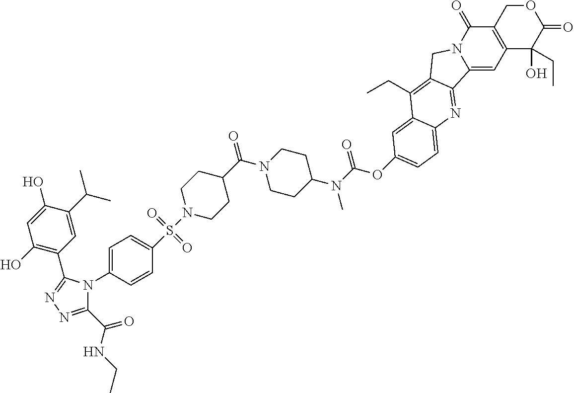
C1(O)(CC)C(=O)OCC2=C1C=C1N(C2=O)CC2=C(CC)C3=CC(OC(N(C4CCN(C(=O)C5CCN(S(C6=CC=C(N7C(C(=O)NCC)=NN=C7C7=C(O)C=C(O)C(C(C)C)=C7)C=C6)(=O)=O)CC5)CC4)C)=O)=CC=C3N=C12
